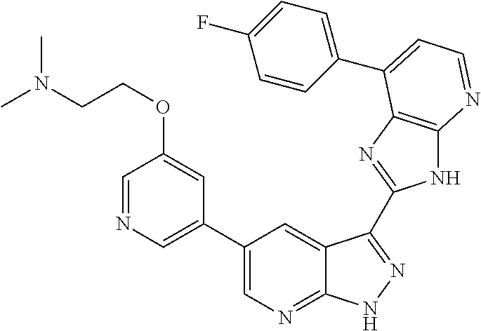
C1(C2=CN=C3C(=C2)C(C2=NC4=C(N2)N=CC=C4C2=CC=C(F)C=C2)=NN3)=CN=CC(OCCN(C)C)=C1
